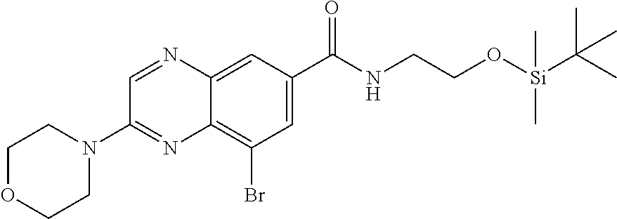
C12=C(Br)C=C(C(NCCO[Si](C(C)(C)C)(C)C)=O)C=C1N=CC(N1CCOCC1)=N2
